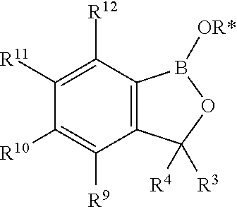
C1([R10])=C([R9])C2=C(C([R12])=C1[R11])B([OR*])OC2([R4])[R3]
